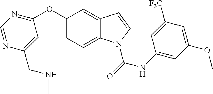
C12=CC(OC3=NC=NC(CNC)=C3)=CC=C1N(C(NC1=CC(OC)=CC([F3C])=C1)=O)C=C2
